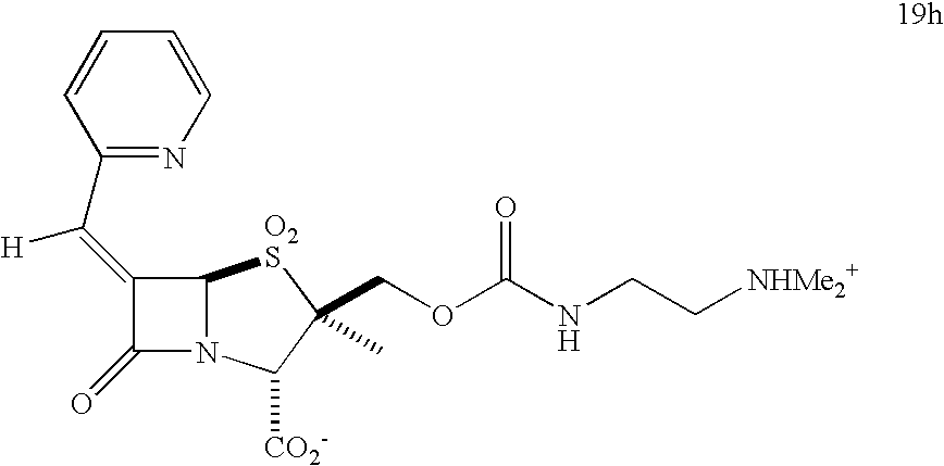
C1(C(=C2C(=O)N3C2[O2S]C(COC(NCC[NHMe2+])=O)(C)C3[CO2-])[H])=NC=CC=C1
